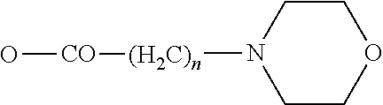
C1CN([(H2C)n][CO]O)CCO1
